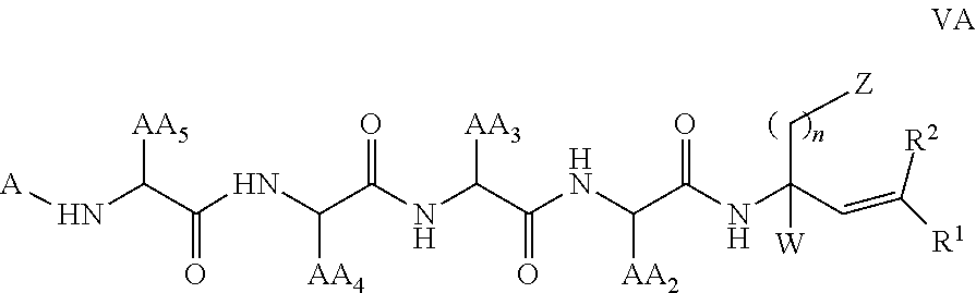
N(C(C(NC(C(=O)NC([W])(C=C([R1])[R2])C[Z])[AA2])=O)[AA3])C(C(NC(C([AA5])N[A])=O)[AA4])=O
